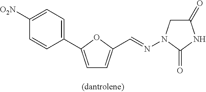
C1=C(C2=CC=C([O2N])C=C2)OC(C=NN2CC(=O)NC2=O)=C1
